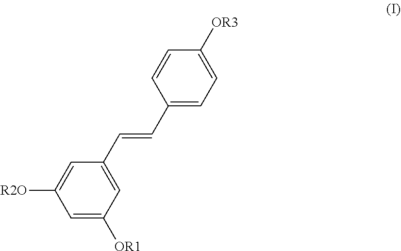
C1=C(C=CC2=CC=C([OR3])C=C2)C=C([R2O])C=C1[OR1]
